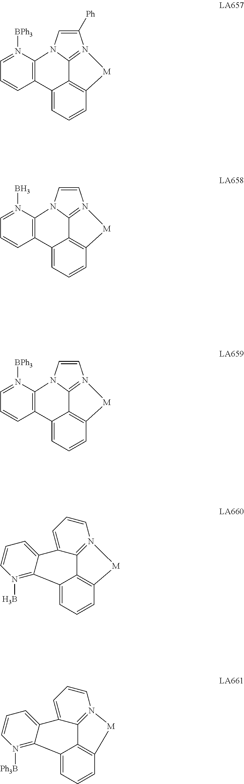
C12=N3[M]C4=C1C(=CC=C4)C1=C(N2C=C3[Ph])N([BPh3])=CC=C1.C12=N3[M]C4=C1C(=CC=C4)C1=C(N2C=C3)N(B)=CC=C1.C12=N3[M]C4=C1C(=CC=C4)C1=C(N2C=C3)N([BPh3])=CC=C1.N1(B)=C2C(=CC=C1)C1=CC=CN3=C1C1=C(C=CC=C21)[M]3.N1([Ph3B])=C2C(=CC=C1)C1=CC=CN3=C1C1=C(C=CC=C21)[M]3
